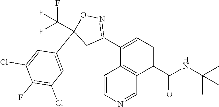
C1(C(NC(C)(C)C)=O)=CC=C(C2=NOC(C3=CC(Cl)=C(F)C(Cl)=C3)(C(F)(F)F)C2)C2=C1C=NC=C2
